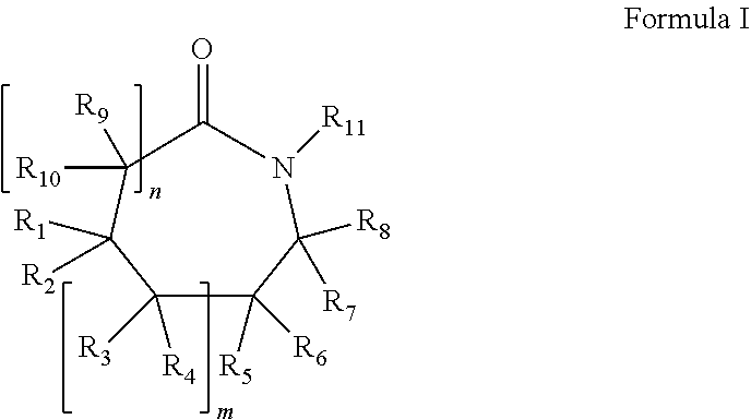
C1([R4])([R3])C([R5])([R6])C([R7])([R8])N([R11])C(=O)C([R10])([R9])C1([R2])[R1]
